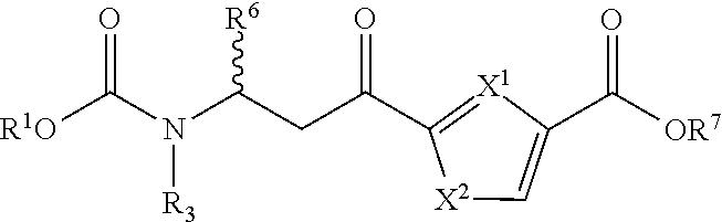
C1(C(CC(N(C([R1O])=O)[R3])[R6])=O)=[X1]C(C([OR7])=O)=C[X2]1
